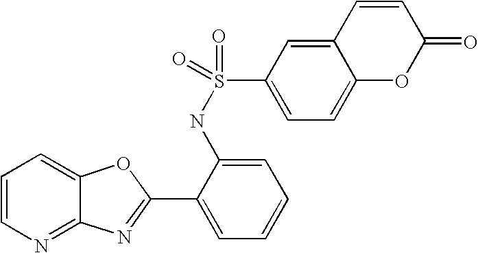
C12=NC=CC=C1OC(C1=CC=CC=C1NS(C1=CC=C3C(=C1)C=CC(=O)O3)(=O)=O)=N2
